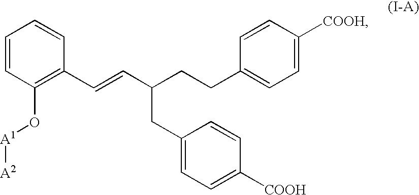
C1=CC(O[A1][A2])=C(C=CC(CCC2=CC=C([COOH])C=C2)CC2=CC=C([COOH])C=C2)C=C1
